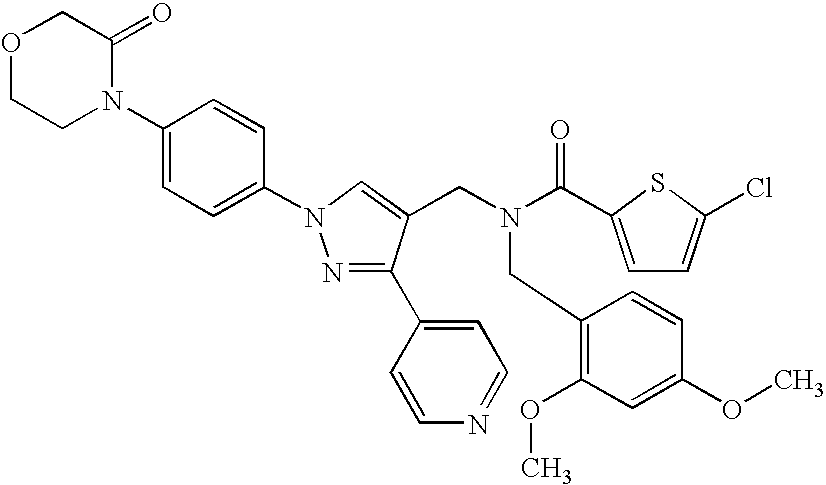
C1=C(N2CCOCC2=O)C=CC(N2N=C(C3=CC=NC=C3)C(CN(C(=O)C3=CC=C(Cl)S3)CC3=C(OC)C=C(OC)C=C3)=C2)=C1
